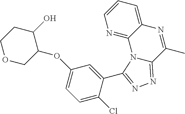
N1=C2C(=CC=C1)N=C(C)C1=NN=C(C3=CC(OC4COCCC4O)=CC=C3Cl)N21
